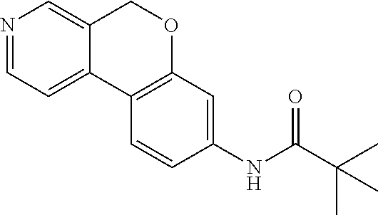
N1=CC=C2C(=C1)COC1=C2C=CC(NC(C(C)(C)C)=O)=C1
